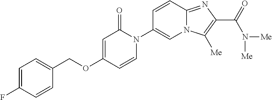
C1(COC2=CC(=O)N(C3=CN4C(=NC(C(=O)N([Me])[Me])=C4[Me])C=C3)C=C2)=CC=C(F)C=C1
